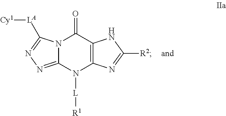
N12C(=NN=C1[LA][Cy1])N([L][R1])C1=C(C2=O)NC([R2])=N1
